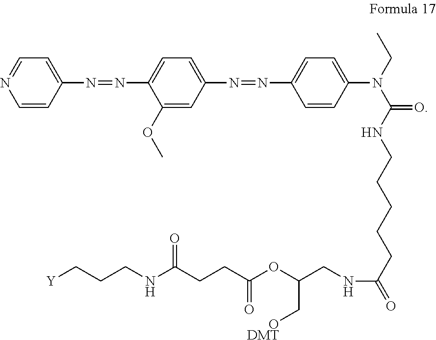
C1(N=NC2=CC=C(N=NC3=CC=C(N(CC)C(NCCCCCC(NCC(OC(CCC(NCCC[Y])=O)=O)C[ODMT])=O)=O)C=C3)C=C2OC)=CC=NC=C1
